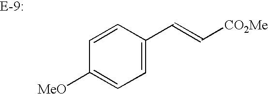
C1=C([MeO])C=CC(C=C[CO2Me])=C1
